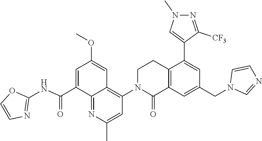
C(C1=CC(OC)=CC2=C(N3C(=O)C4=C(CC3)C(C3=CN(C)N=C3[CF3])=CC(CN3C=NC=C3)=C4)C=C(C)N=C12)(NC1=NC=CO1)=O
